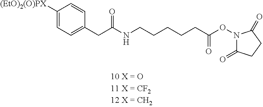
C1([(EtO)2(O)PX])=CC=C(CC(NCCCCCC(=O)ON2C(=O)CCC2=O)=O)C=C1
